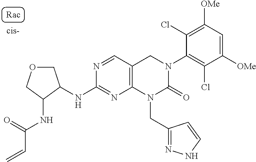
O1CC(NC2=NC3=C(C=N2)CN(C2=C(Cl)C([OMe])=CC([OMe])=C2Cl)C(=O)N3CC2=NNC=C2)C(NC(=O)C=C)C1
